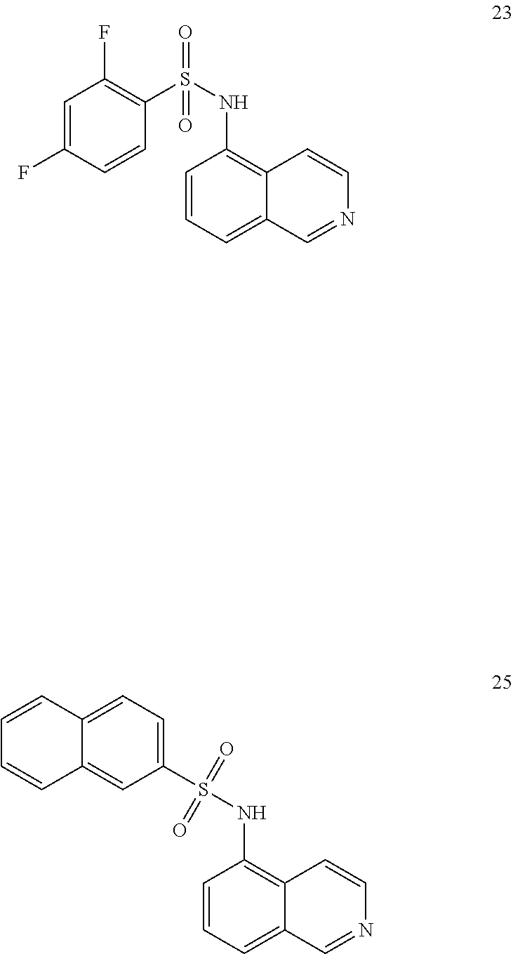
C12=C(NS(=O)(=O)C3=C(F)C=C(F)C=C3)C=CC=C1C=NC=C2.C12=C(NS(C3=CC=C4C(=C3)C=CC=C4)(=O)=O)C=CC=C1C=NC=C2
